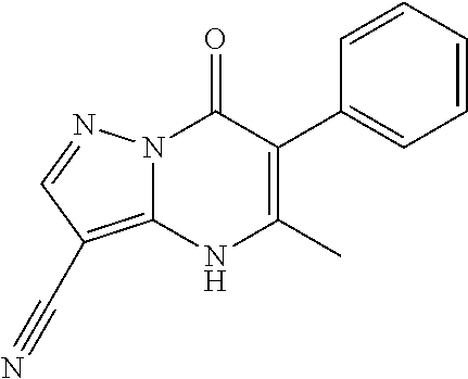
N12C(=C(C#N)C=N1)NC(C)=C(C1=CC=CC=C1)C2=O
